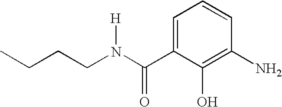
C1(N)=C(O)C(C(N([H])CCCC)=O)=CC=C1
